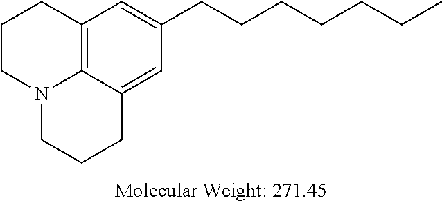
C12=C3C(=CC(CCCCCCC)=C1)CCCN3CCC2
